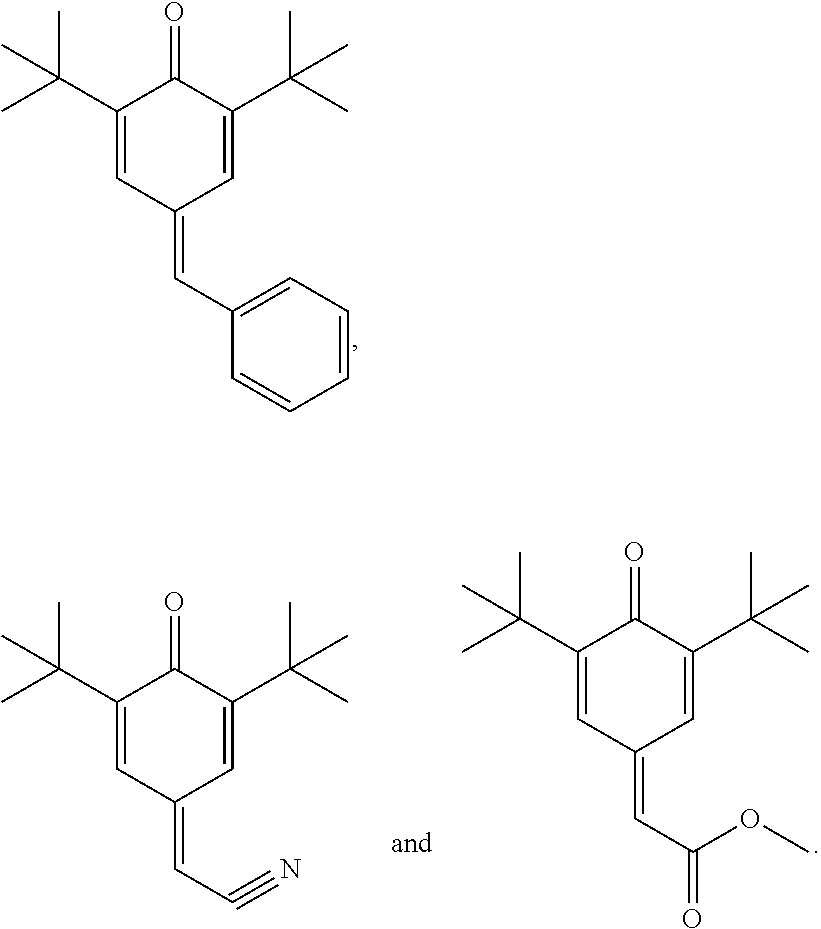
C1(C(C)(C)C)=CC(=CC2=CC=CC=C2)C=C(C(C)(C)C)C1=O.C1(C(C)(C)C)=CC(=CC(OC)=O)C=C(C(C)(C)C)C1=O.C1(C(C)(C)C)=CC(=CC#N)C=C(C(C)(C)C)C1=O
